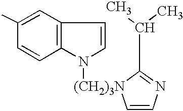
C12=C(C=C(C)C=C1)C=CN2[(CH2)3N]1C=CN=C1C(C)C
